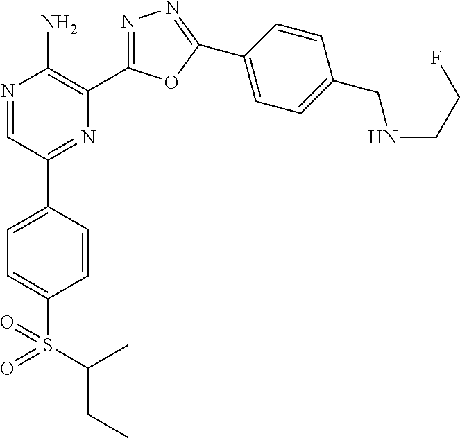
N1=CC(C2=CC=C(S(=O)(C(CC)C)=O)C=C2)=NC(C2=NN=C(C3=CC=C(CNCCF)C=C3)O2)=C1N
